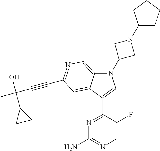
N1(C2CN(C3CCCC3)C2)C2=CN=C(C#CC(C)(O)C3CC3)C=C2C(C2=NC(N)=NC=C2F)=C1
